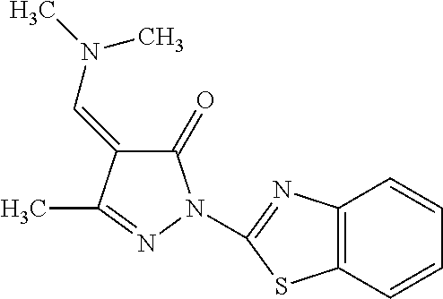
C1(=O)C(=CN(C)C)C(C)=NN1C1=NC2=C(S1)C=CC=C2
